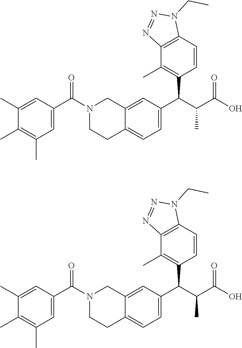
C1(C)=CC(C(N2CCC3=CC=C(C(C(C(O)=O)C)C4=C(C)C5=C(C=C4)N(CC)N=N5)C=C3C2)=O)=CC(C)=C1C.C1(C)=CC(C(N2CCC3=CC=C(C(C(C(O)=O)C)C4=C(C)C5=C(C=C4)N(CC)N=N5)C=C3C2)=O)=CC(C)=C1C
